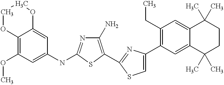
O(C1=C2OCCOC2=CC(NC2=NC(N)=C(C3=NC(C4=C(CC)C=C5C(=C4)C(C)(C)CCC5(C)C)=CS3)S2)=C1)C
